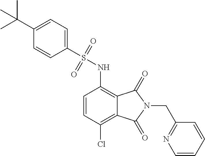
C1(S(NC2=C3C(=C(Cl)C=C2)C(=O)N(CC2=NC=CC=C2)C3=O)(=O)=O)=CC=C(C(C)(C)C)C=C1
